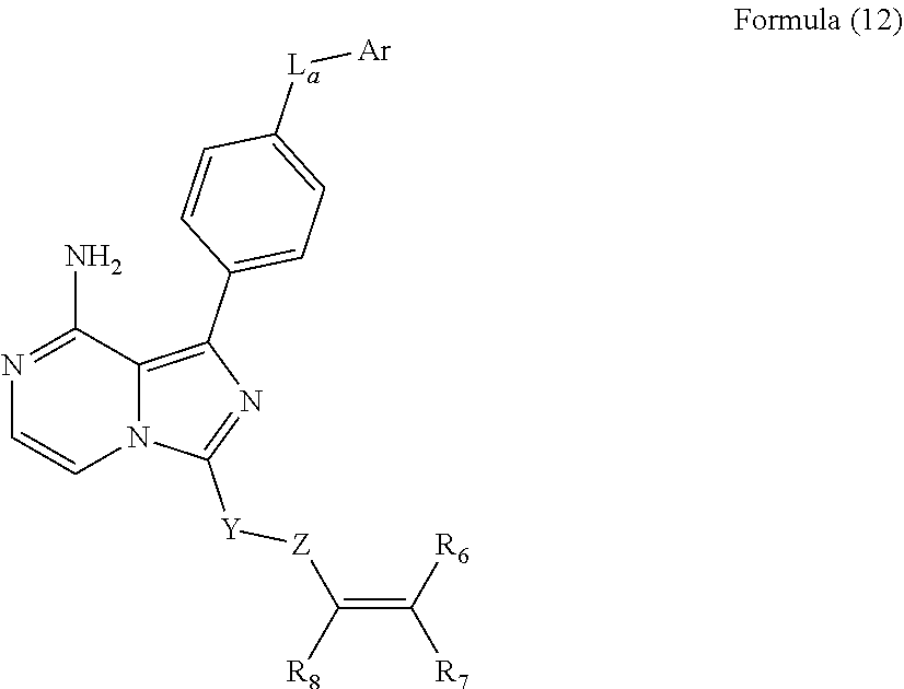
N1=C(N)C2=C(C3=CC=C([La][Ar])C=C3)N=C([Y][Z]C(=C([R7])[R6])[R8])N2C=C1
